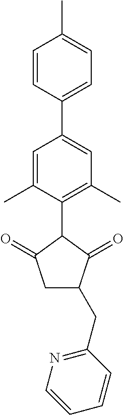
C1=C(C)C(C2C(=O)CC(CC3=NC=CC=C3)C2=O)=C(C)C=C1C1=CC=C(C)C=C1
